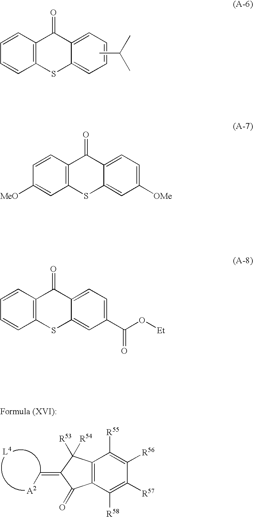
C12=C(SC3=CC=CC=C3C1=O)C=CC=C2.CC(C)C.C12=C(C([R58])=C([R57])C([R56])=C1[R55])C(=O)C(=C[A2])C2([R53])[R54].C12=C(SC3=CC([OMe])=CC=C3C1=O)C=C([MeO])C=C2.C12=C(SC3=CC(C(=O)O[Et])=CC=C3C1=O)C=CC=C2
